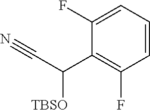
C1=CC=C(F)C(C(C#N)[TBSO])=C1F
